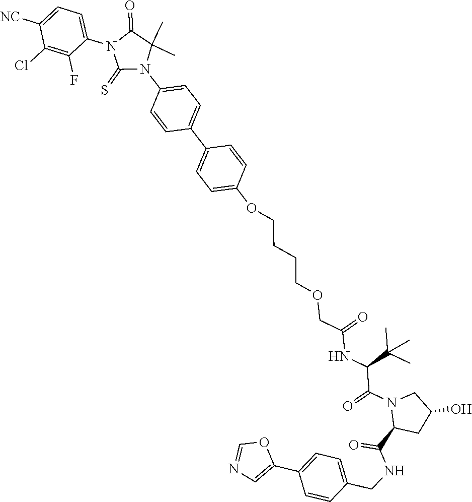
C1(OCCCCOCC(NC(C(N2CC(O)CC2C(NCC2=CC=C(C3=CN=CO3)C=C2)=O)=O)C(C)(C)C)=O)=CC=C(C2=CC=C(N3C(C)(C)C(=O)N(C4=CC=C([NC])C(Cl)=C4F)C3=S)C=C2)C=C1
